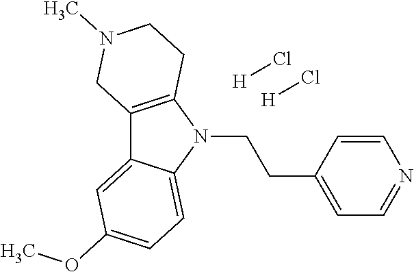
C12=C(N(CCC3=CC=NC=C3)C3=CC=C(OC)C=C13)CCN(C)C2.[H]Cl.[H]Cl
